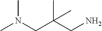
N(CC(CN)(C)C)(C)C
